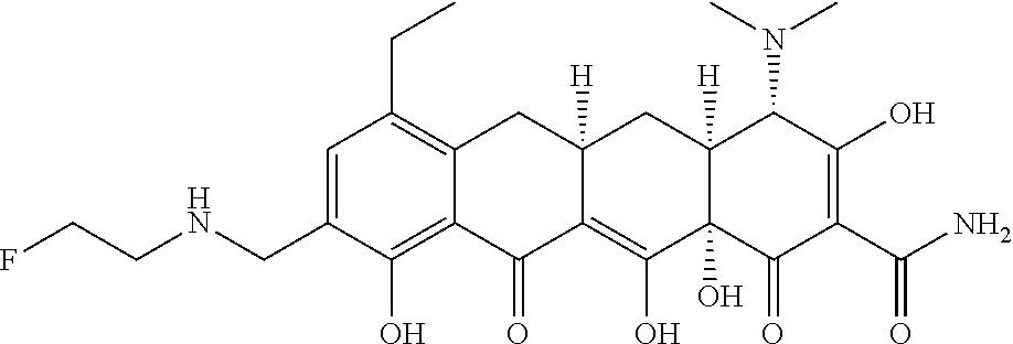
C1=C(CNCCF)C(O)=C2C(=C1CC)CC1([H])C(=C(O)C3(O)C([H])(C1)C(N(C)C)C(O)=C(C(N)=O)C3=O)C2=O
